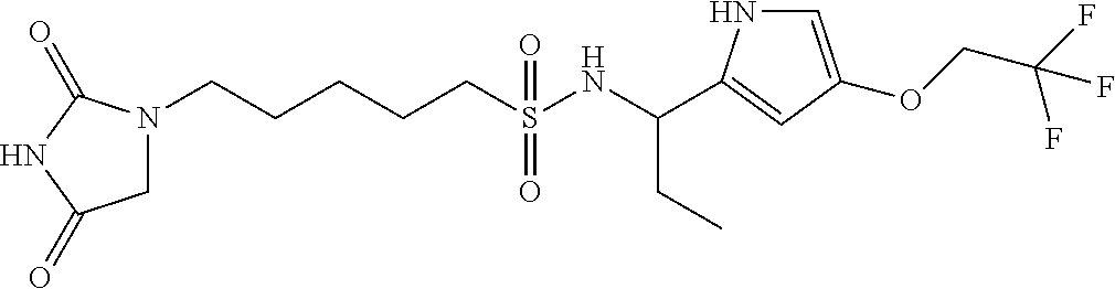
N1(CCCCCS(NC(CC)C2=CC(OCC(F)(F)F)=CN2)(=O)=O)CC(=O)NC1=O
